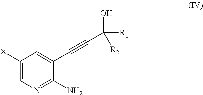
C1([X])=CN=C(N)C(C#CC([R2])(O)[R1])=C1
